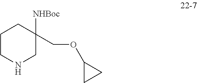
C1CNCC(COC2CC2)([NHBoc])C1
